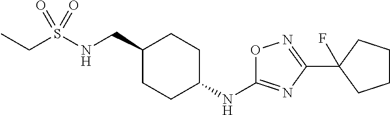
C(S(NCC1CCC(NC2=NC(C3(F)CCCC3)=NO2)CC1)(=O)=O)C
